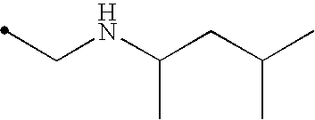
C(NC(CC(C)C)C)C
